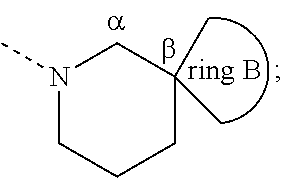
N1(C)CCCC(C)(C)C1
